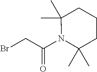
BrCC(N1C(C)(C)CCCC1(C)C)=O
